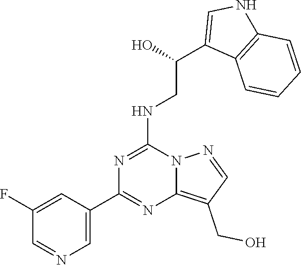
C1=C(C2=NC3=C(CO)C=NN3C(NCC(O)C3=CNC4=C3C=CC=C4)=N2)C=C(F)C=N1
